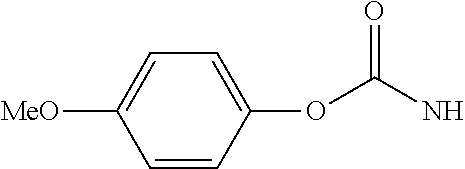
C1(OC(N)=O)=CC=C([MeO])C=C1
